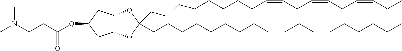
C(CCCCCCCC=CCC=CCC=CCC)C1(CCCCCCCCC=CCC=CCCCCC)OC2C(O1)CC([Q]C(CCN(C)C)=O)C2
